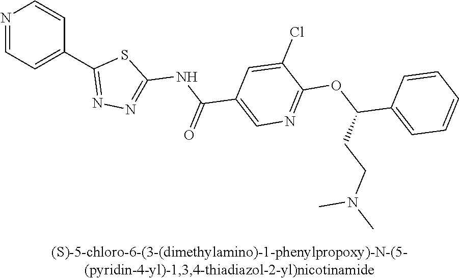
N1=CC=C(C2=NN=C(NC(C3=CN=C(OC(C4=CC=CC=C4)CCN(C)C)C(Cl)=C3)=O)S2)C=C1
